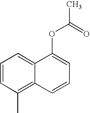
C1=CC(C)=C2C(=C1)C(OC(C)=O)=CC=C2
